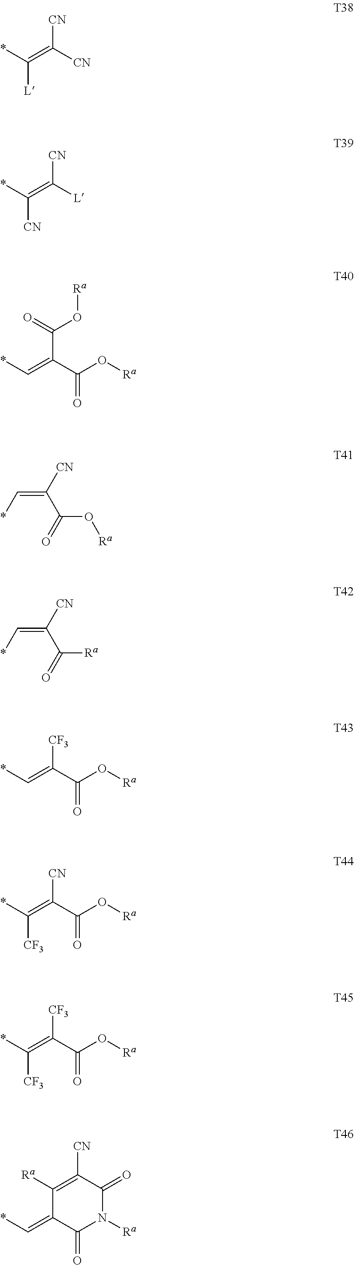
*C(=C([CN])[CN])[L].*C(=C([L])[CN])[CN].*C=C(C(O[Ra])=O)C(=O)O[Ra].C(=C(C(O[Ra])=O)[CN])*.C(=C(C([Ra])=O)[CN])*.*C=C(C(O[Ra])=O)[CF3].*C(=C(C(O[Ra])=O)[CN])[CF3].*C(=C(C(O[Ra])=O)[CF3])[CF3].C1([Ra])=C([CN])C(=O)N([Ra])C(=O)C1=C*
